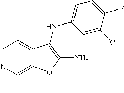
C12=C(C)C=NC(C)=C1OC(N)=C2NC1=CC=C(F)C(Cl)=C1
